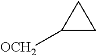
C1([OCH2])CC1
